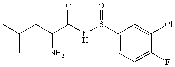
C(CC(N)C(=O)NS(=O)C1=CC=C(F)C(Cl)=C1)(C)C
